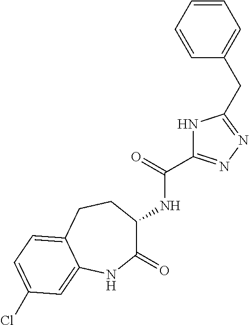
C1(=O)C(NC(=O)C2=NN=C(CC3=CC=CC=C3)N2)CCC2=CC=C(Cl)C=C2N1
